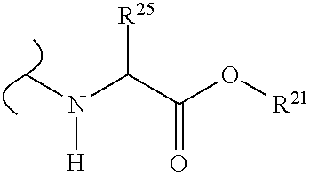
C(C(O[R21])=O)(N([H])C)[R25]
